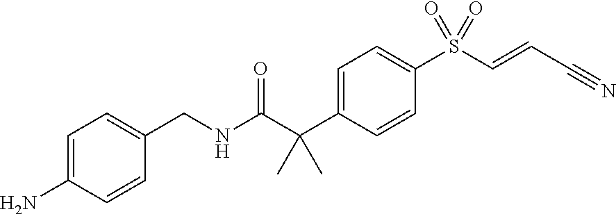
C1=C(CNC(C(C2=CC=C(S(C=CC#N)(=O)=O)C=C2)(C)C)=O)C=CC(N)=C1
